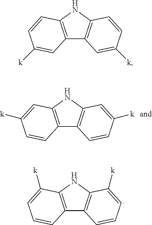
C12=C(NC3=C1C=C([k])C=C3)C=CC([k])=C2.C12=C(NC3=C1C=CC([k])=C3)C=C([k])C=C2.C12=C(NC3=C1C=CC=C3[k])C([k])=CC=C2
